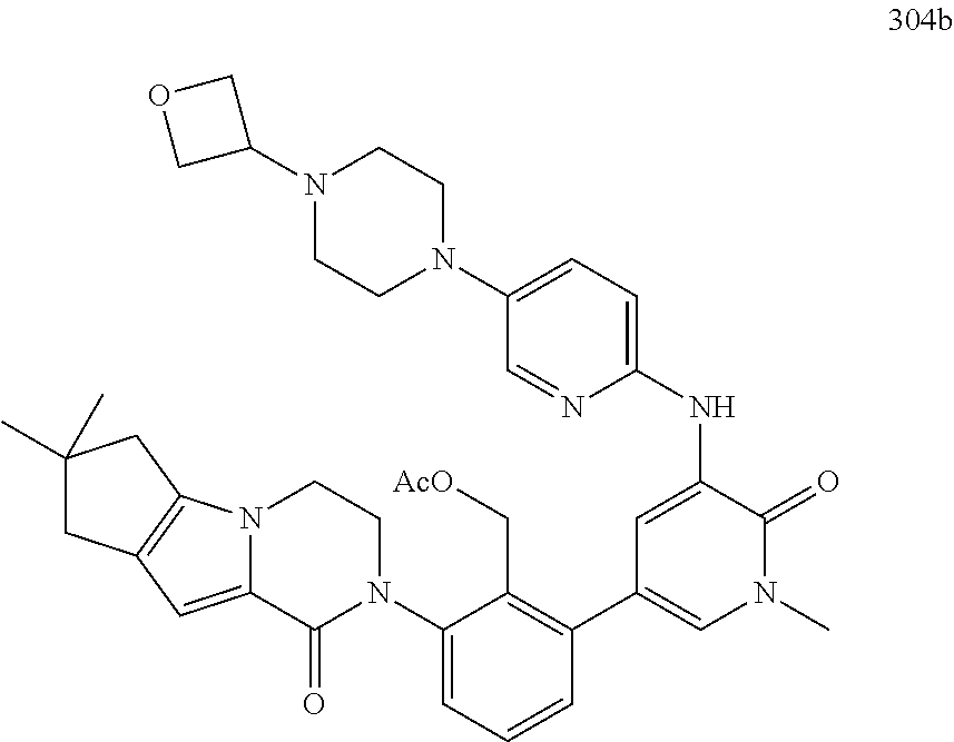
C1(N2CCN3C(=CC4=C3CC(C)(C)C4)C2=O)=CC=CC(C2=CN(C)C(=O)C(NC3=CC=C(N4CCN(C5COC5)CC4)C=N3)=C2)=C1C[AcO]
